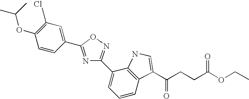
C1=CC(C2=NC(C3=CC=CC4=C3NC=C4C(CCC(=O)OCC)=O)=NO2)=CC(Cl)=C1OC(C)C
